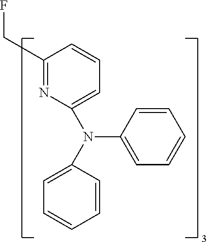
C1(CF)=NC(N(C2=CC=CC=C2)C2=CC=CC=C2)=CC=C1
